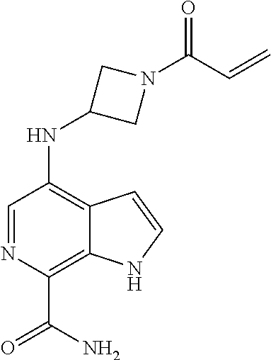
C1(NC2CN(C(C=C)=O)C2)=C2C(=C(C(N)=O)N=C1)NC=C2
